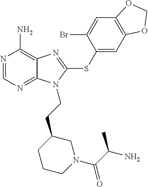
N1=CN=C2C(=C1N)N=C(SC1=CC3=C(C=C1Br)OCO3)N2CCC1CCCN(C(C(N)C)=O)C1
